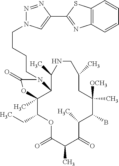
O1C(=O)C(C)C(=O)C(C)C(B)C([OCH3])(C)CC(C)CNC(C)C2C(C)(C1CC)OC(=O)N2CCCCN1N=NC(C2=NC3=C(S2)C=CC=C3)=C1
